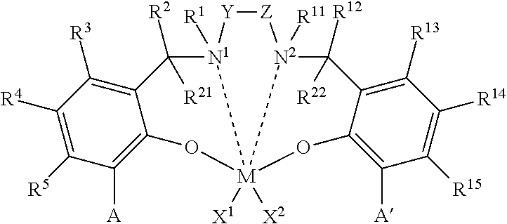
C12=C([R3])C([R4])=C([R5])C([A])=C1O[M]13([X1])([X2])[N1]([R1])(C2([R2])[R21])[Y][Z][N2]1([R11])C([R12])([R22])C1=C([R13])C([R14])=C([R15])C([A])=C1O3
